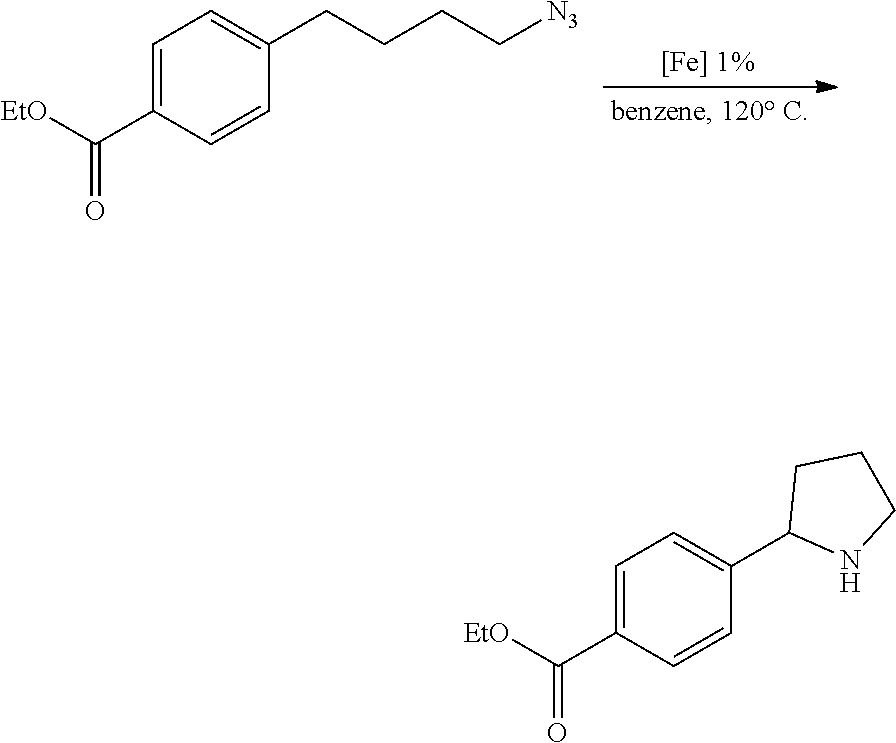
[EtO]C(C1=CC=C(CCCC[N3])C=C1)=O.[EtO]C(C1=CC=C(C2NCCC2)C=C1)=O
